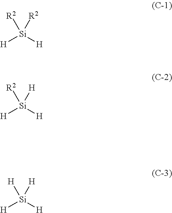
[H][Si]([H])([R2])[R2].[H][Si]([H])([R2])[H].[H][Si]([H])([H])[H]
